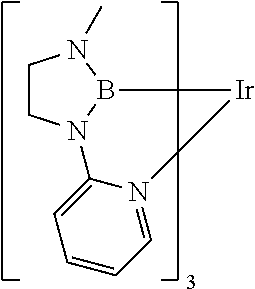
C1CN2B(N1C)[Ir]N1=CC=CC=C21
